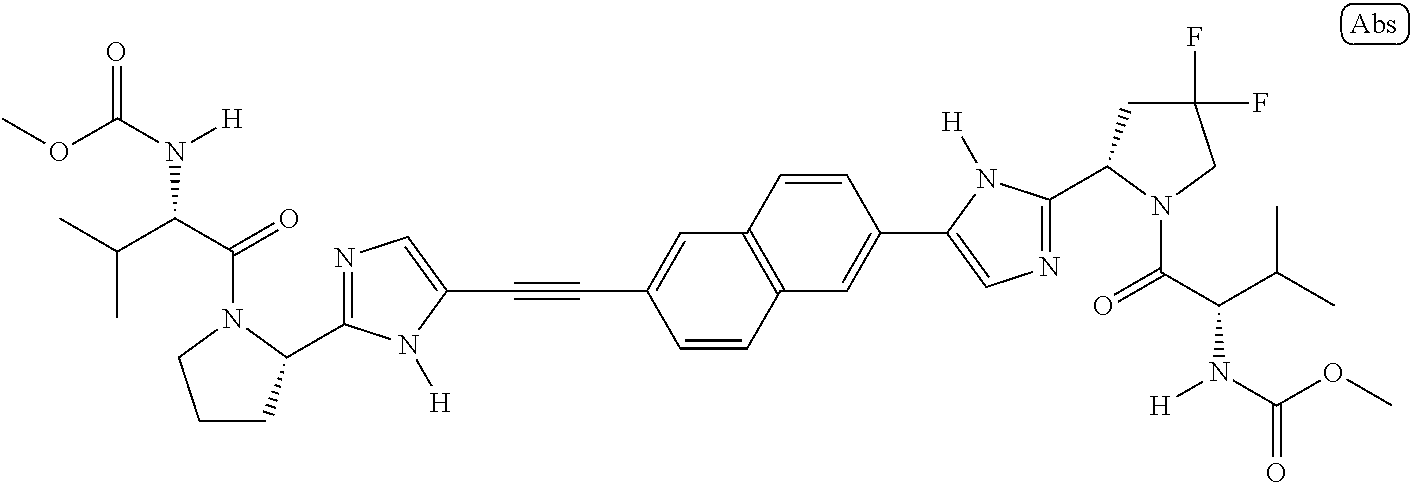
C(C1=CN=C(C2CCCN2C(C(C(C)C)N(C(OC)=O)[H])=O)N1[H])#CC1=CC2=C(C=C1)C=C(C1=CN=C(C3CC(F)(F)CN3C(C(C(C)C)N(C(=O)OC)[H])=O)N1[H])C=C2
